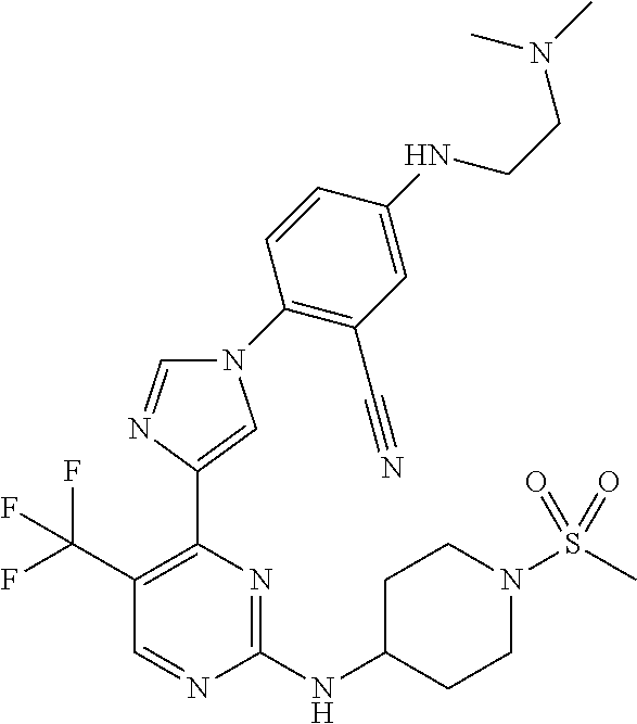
C1(NC2CCN(S(C)(=O)=O)CC2)=NC(C2=CN(C3=C(C#N)C=C(NCCN(C)C)C=C3)C=N2)=C(C(F)(F)F)C=N1
